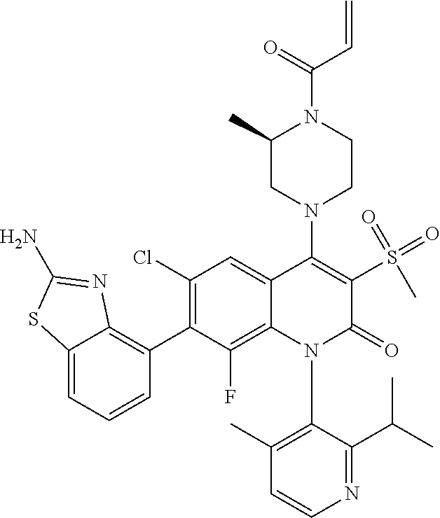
C1=CN=C(C(C)C)C(N2C(=O)C(S(=O)(=O)C)=C(N3CC(C)N(C(C=C)=O)CC3)C3=CC(Cl)=C(C4=C5C(=CC=C4)SC(N)=N5)C(F)=C23)=C1C
